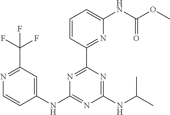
C1(NC2=NC(NC(C)C)=NC(C3=NC(NC(OC)=O)=CC=C3)=N2)=CC(C(F)(F)F)=NC=C1
